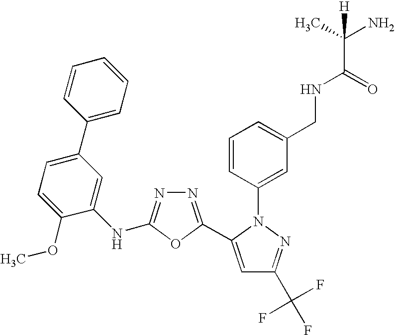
C1=CC(N2C(C3=NN=C(NC4=CC(C5=CC=CC=C5)=CC=C4OC)O3)=CC(C(F)(F)F)=N2)=CC(CNC(=O)C(C)(N)[H])=C1
